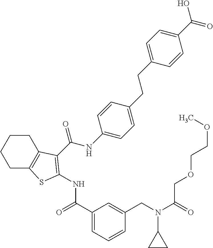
C1CC2=C(CC1)SC(NC(=O)C1=CC=CC(CN(C3CC3)C(=O)COCCOC)=C1)=C2C(NC1=CC=C(CCC2=CC=C(C(O)=O)C=C2)C=C1)=O
